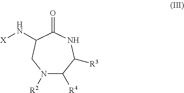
N1([R2])C([R4])C([R3])NC(=O)C(N[X])C1
